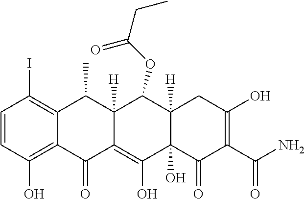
C1=CC(O)=C2C(=C1I)C(C)C1([H])C(=C(O)C3(O)C([H])(C1OC(CC)=O)CC(O)=C(C(N)=O)C3=O)C2=O
